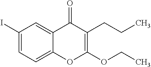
C1(I)=CC=C2C(=C1)C(=O)C(CCC)=C(OCC)O2
